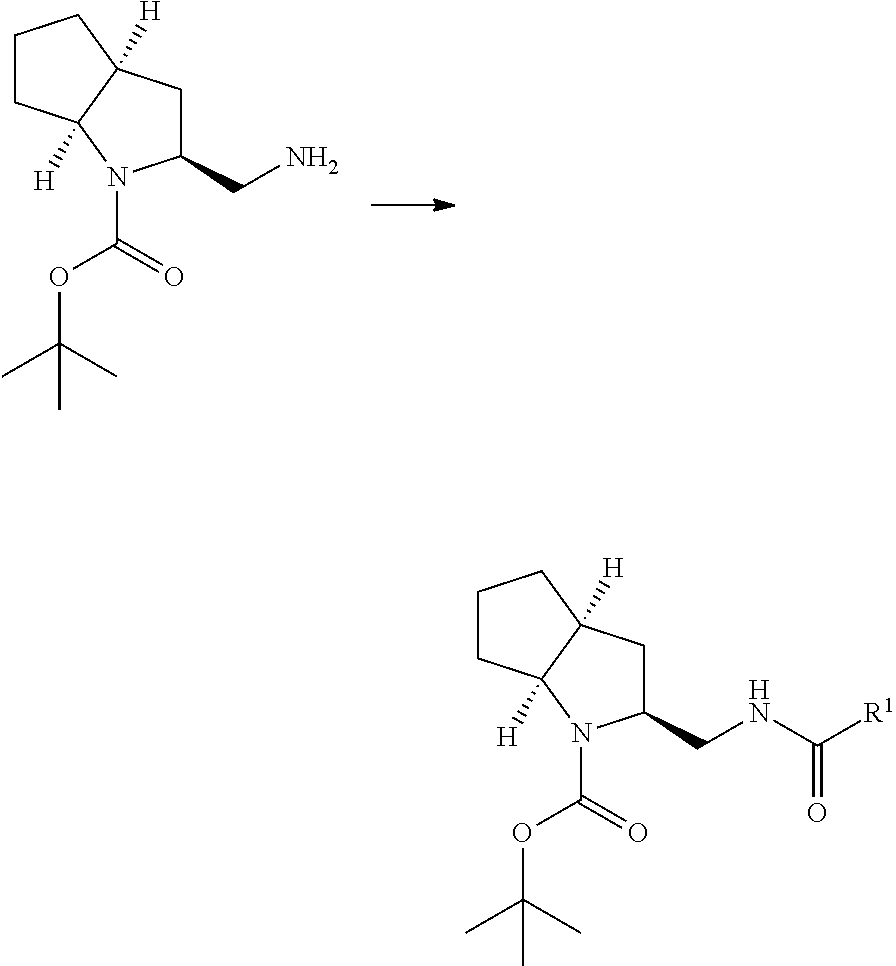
C1(CN)CC2([H])C([H])(N1C(=O)OC(C)(C)C)CCC2.C1(CNC([R1])=O)CC2([H])C([H])(N1C(=O)OC(C)(C)C)CCC2
